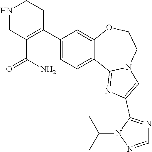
N1CC(C(N)=O)=C(C2=CC=C3C(=C2)OCCN2C3=NC(C3=NC=NN3C(C)C)=C2)CC1
